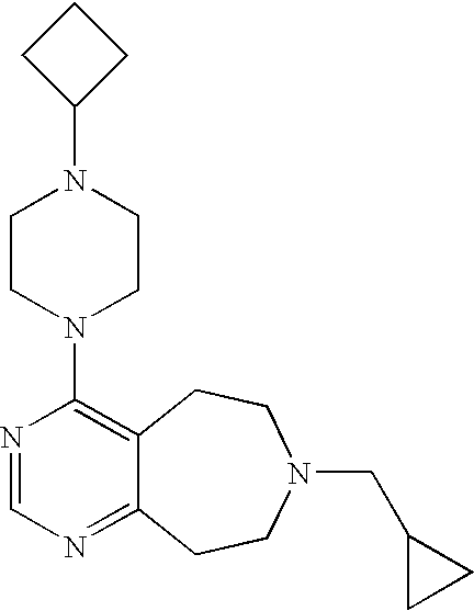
C1CC(N2CCN(C3=C4C(=NC=N3)CCN(CC3CC3)CC4)CC2)C1
